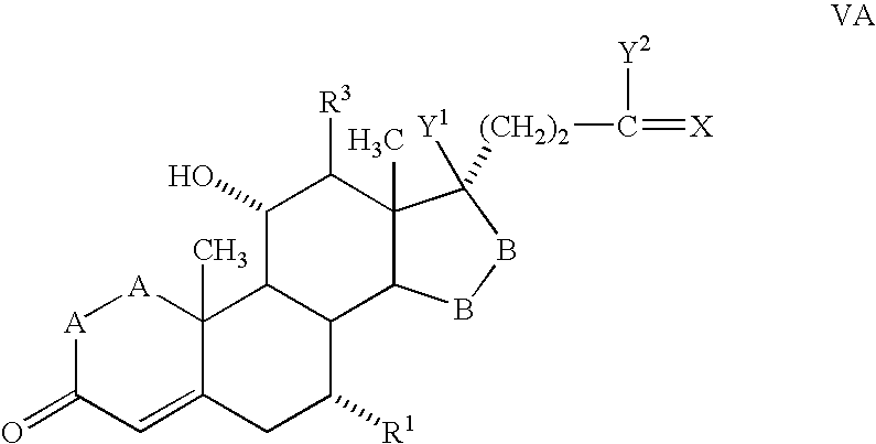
[A]1C(=O)C=C2C(C)([A]1)C1C(C([R1])C2)C2C(C)(C([R3])C1O)C([Y1])([(CH2)2]C(=[X])[Y2])BB2
